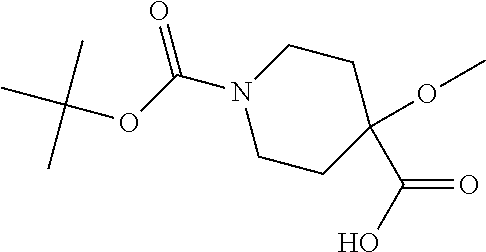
N1(C(OC(C)(C)C)=O)CCC(C(=O)O)(OC)CC1
